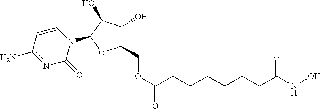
C1(COC(=O)CCCCCCC(NO)=O)C(O)C(O)C(N2C=CC(N)=NC2=O)O1
